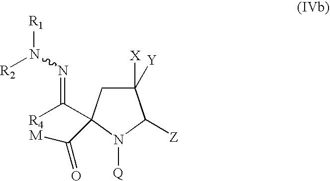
C1([X])([Y])CC(C([R4])=NN([R2])[R1])(C(=O)[M])N([Q])C1[Z]
